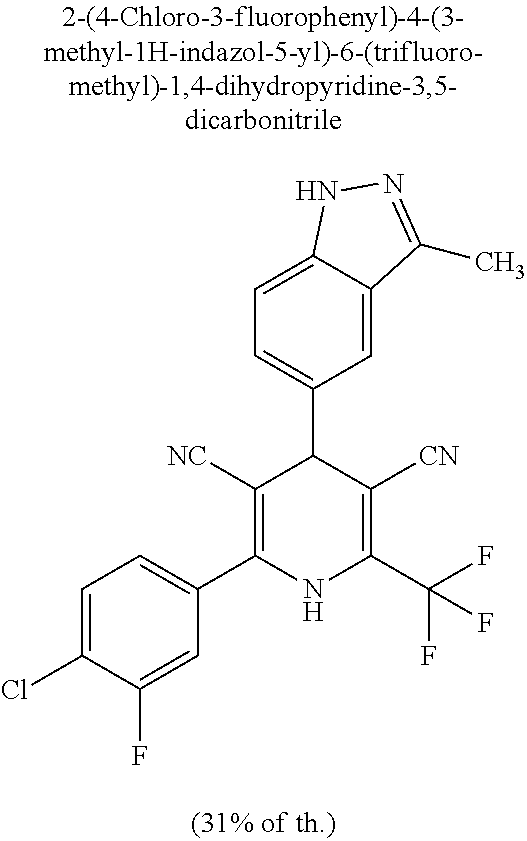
C1=C2C(=CC=C1C1C([NC])=C(C3=CC=C(Cl)C(F)=C3)NC(C(F)(F)F)=C1[CN])NN=C2C
